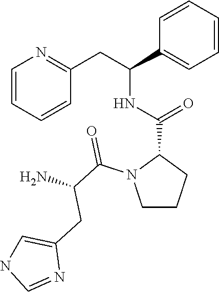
C1=CC=CC(CC(C2=CC=CC=C2)NC(=O)C2N(C(C(N)CC3=CNC=N3)=O)CCC2)=N1
